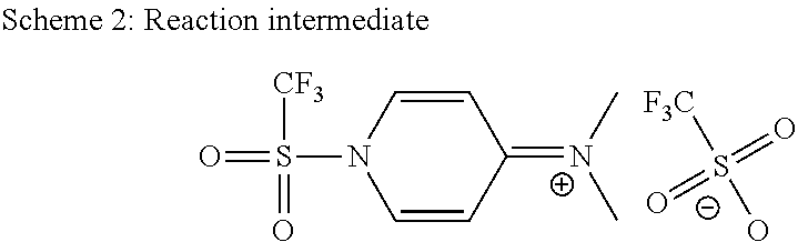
C1(=[N+](C)C)C=CN(S(=O)([CF3])=O)C=C1.[F3C][S-](O)(=O)=O
